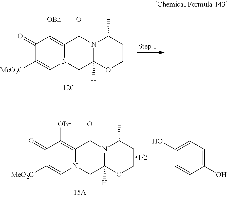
C1(=O)C([MeO2C])=CN2C(=C1[OBn])C(=O)N1C([H])(C2)OCCC1C.C1(=O)C([MeO2C])=CN2C(=C1[OBn])C(=O)N1C([H])(C2)OCCC1C.C1(O)=CC=C(O)C=C1
